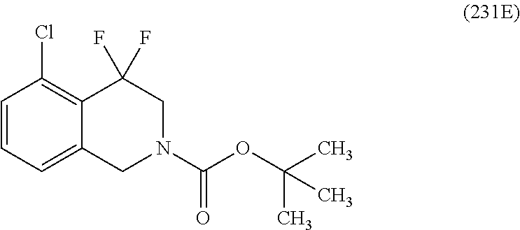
C1=CC=C2C(=C1Cl)C(F)(F)CN(C(OC(C)(C)C)=O)C2
